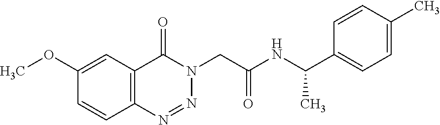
C1=C(OC)C=CC2=C1C(=O)N(CC(NC(C1=CC=C(C)C=C1)C)=O)N=N2
